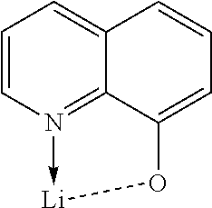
C12=CC=CN3->[Li]OC(=CC=C1)C=32
